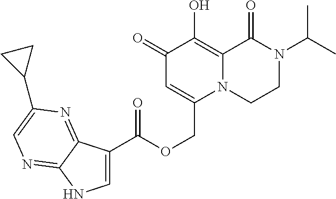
C1(=O)C=C(COC(=O)C2=CNC3=NC=C(C4CC4)N=C23)N2C(=C1O)C(=O)N(C(C)C)CC2
